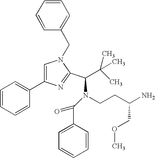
N1(CC2=CC=CC=C2)C=C(C2=CC=CC=C2)N=C1C(N(CCC(N)COC)C(C1=CC=CC=C1)=O)C(C)(C)C
